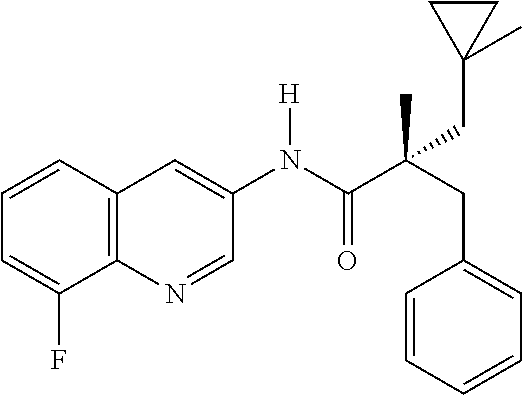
C12=C(C=CC=C1F)C=C(N(C(C(CC1=CC=CC=C1)(CC1(C)CC1)C)=O)[H])C=N2
